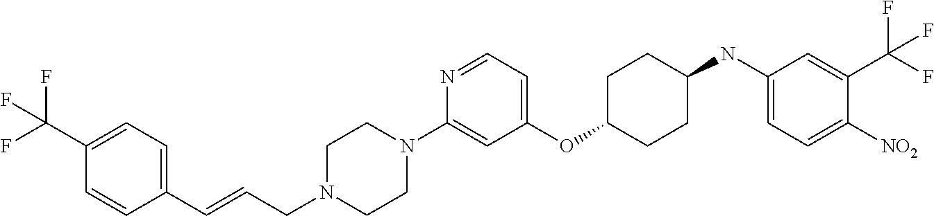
C1(OC2CCC(NC3=CC=C([NO2])C(C(F)(F)F)=C3)CC2)=CC=NC(N2CCN(CC=CC3=CC=C(C(F)(F)F)C=C3)CC2)=C1
